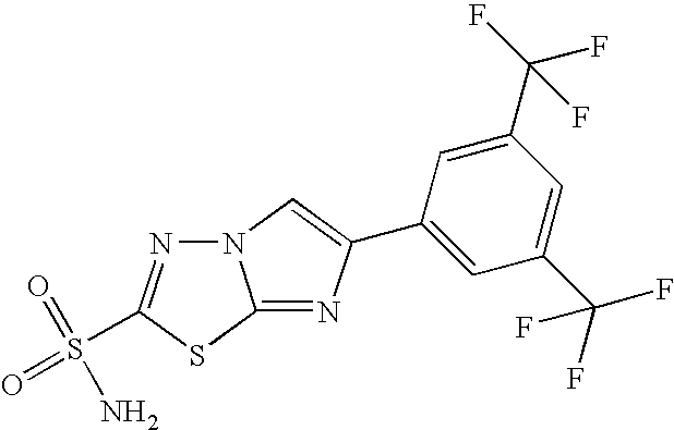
N12N=C(S(=O)(=O)N)SC1=NC(C1=CC(C(F)(F)F)=CC(C(F)(F)F)=C1)=C2
